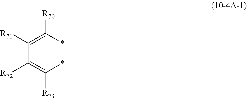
C(C(=C(*)[R73])[R72])(=C(*)[R70])[R71]
